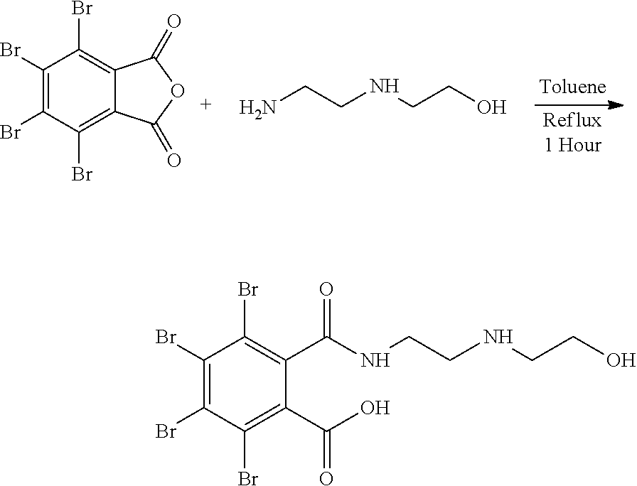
C1(Br)=C(Br)C(Br)=C2C(=C1Br)C(=O)OC2=O.NCCNCCO.C1(Br)=C(Br)C(Br)=C(C(O)=O)C(C(NCCNCCO)=O)=C1Br
